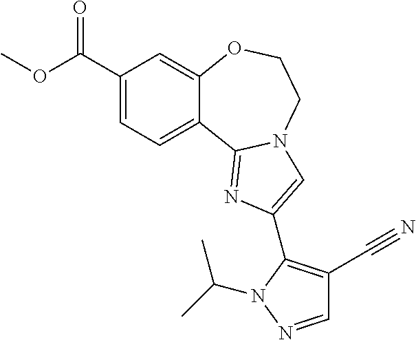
C1(C(OC)=O)=CC=C2C(=C1)OCCN1C2=NC(C2=C(C#N)C=NN2C(C)C)=C1
